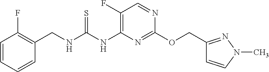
C1(COC2=NC(NC(NCC3=C(F)C=CC=C3)=S)=C(F)C=N2)=NN(C)C=C1
